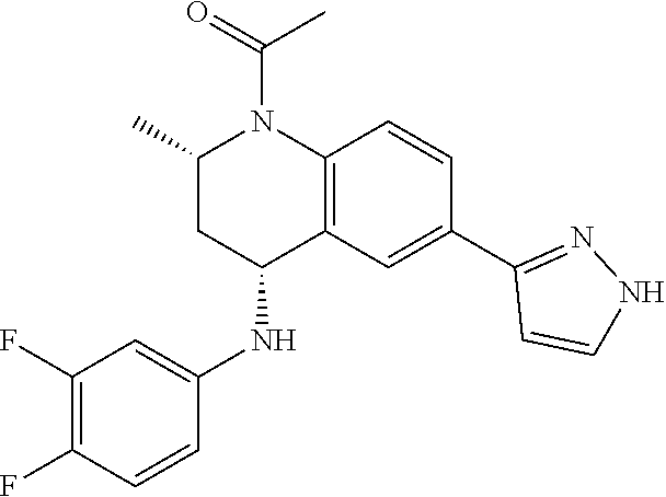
C12=C(C=C(C3=NNC=C3)C=C1)C(NC1=CC(F)=C(F)C=C1)CC(C)N2C(=O)C
